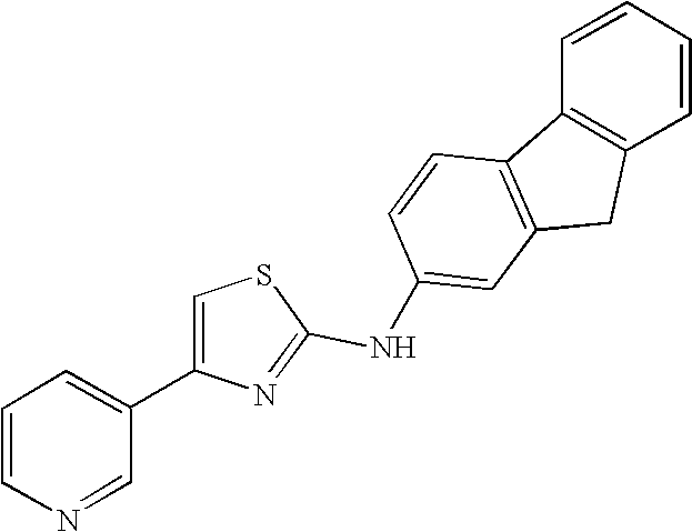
N(C1=NC(C2=CC=CN=C2)=CS1)C1=CC2=C(C=C1)C1=C(C2)C=CC=C1
